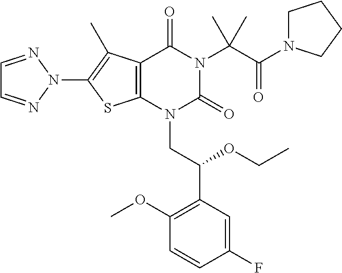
C12=C(N(CC(C3=C(OC)C=CC(F)=C3)OCC)C(=O)N(C(C(N3CCCC3)=O)(C)C)C1=O)SC(N1N=CC=N1)=C2C
